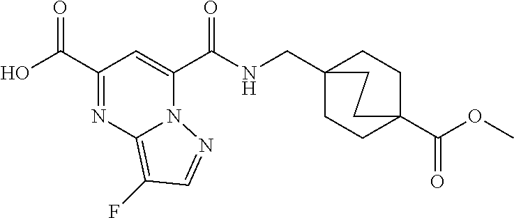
C1CC2(C(=O)OC)CCC1(CNC(C1=CC(C(=O)O)=NC3=C(F)C=NN13)=O)CC2
